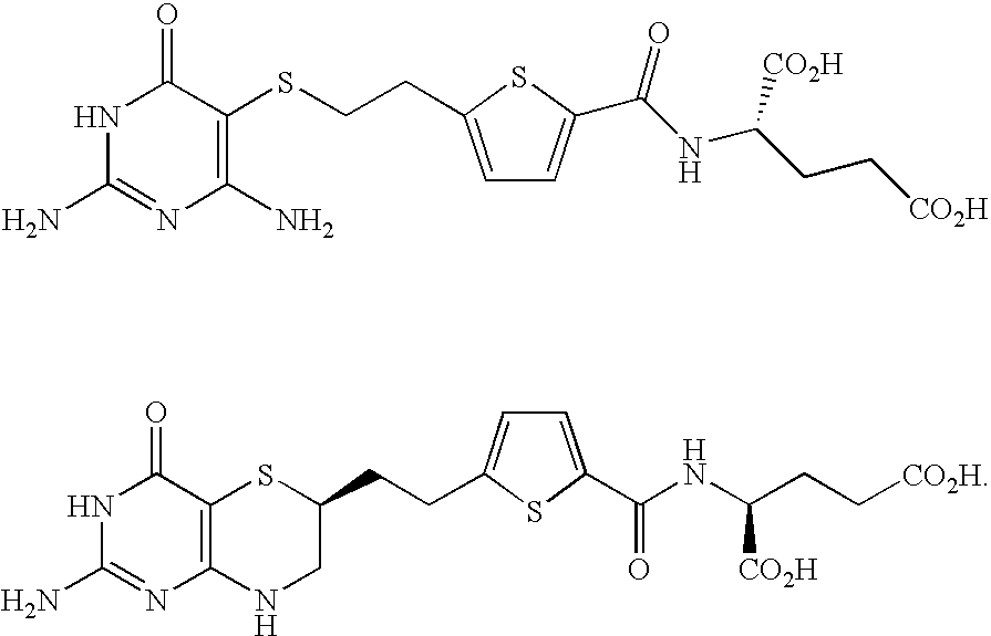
N1C(N)=NC(N)=C(SCCC2=CC=C(C(NC(CC[CO2H])[CO2H])=O)S2)C1=O.N1C(N)=NC2=C(C1=O)SC(CCC1=CC=C(C(NC(CC[CO2H])[CO2H])=O)S1)CN2
